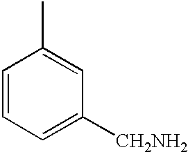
C1=CC=C([CH2NH2])C=C1C
